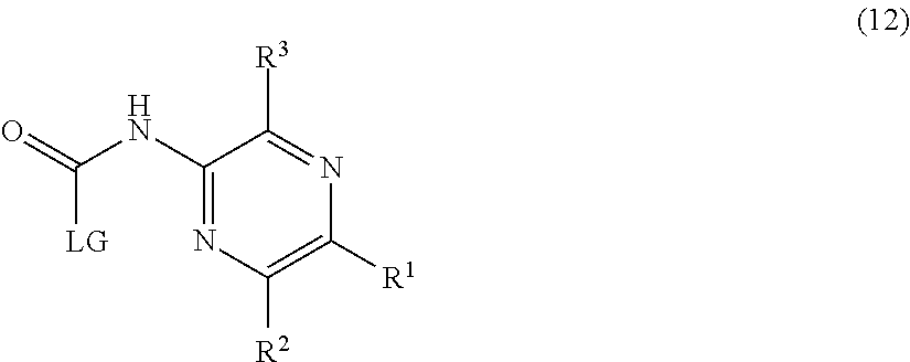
C1(NC(=O)[LG])=NC([R2])=C([R1])N=C1[R3]
